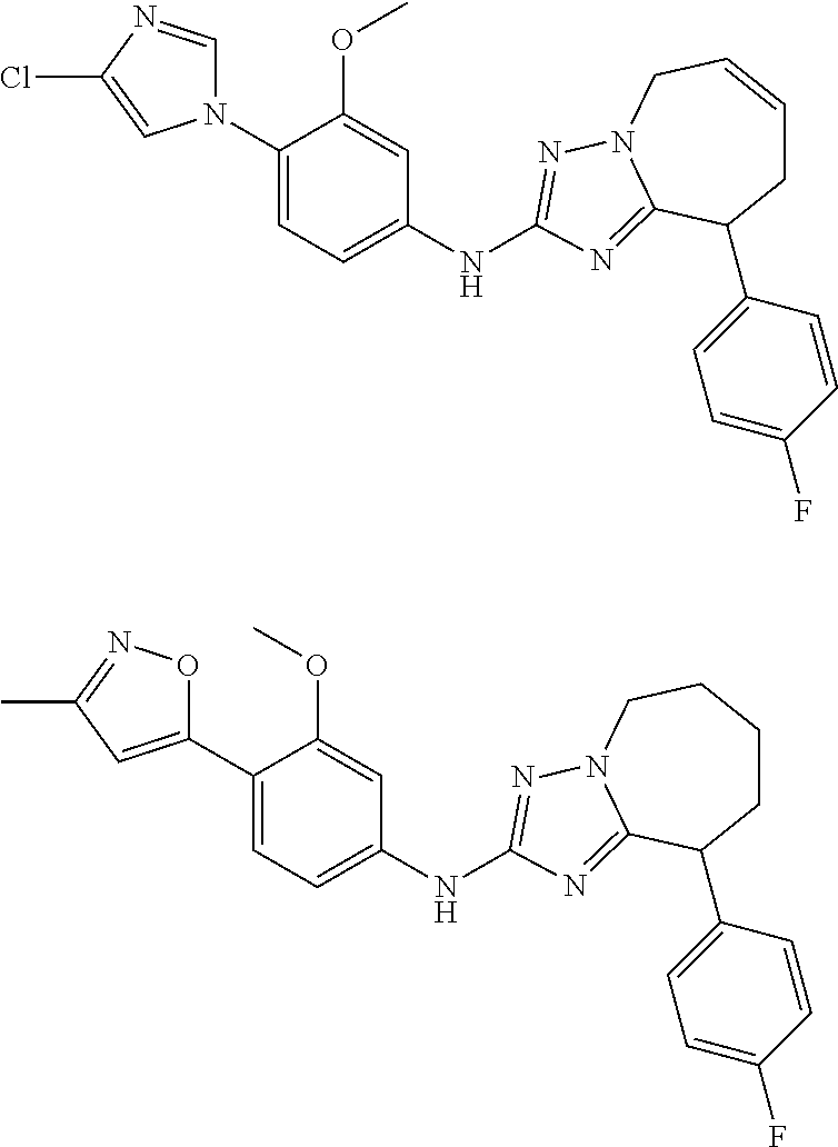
N1(C2=CC=C(NC3=NN4CC=CCC(C5=CC=C(F)C=C5)C4=N3)C=C2OC)C=NC(Cl)=C1.C1(C2=CC=C(NC3=NN4CCCCC(C5=CC=C(F)C=C5)C4=N3)C=C2OC)=CC(C)=NO1
